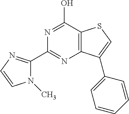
C12=C(C(O)=NC(C3=NC=CN3C)=N1)SC=C2C1=CC=CC=C1
